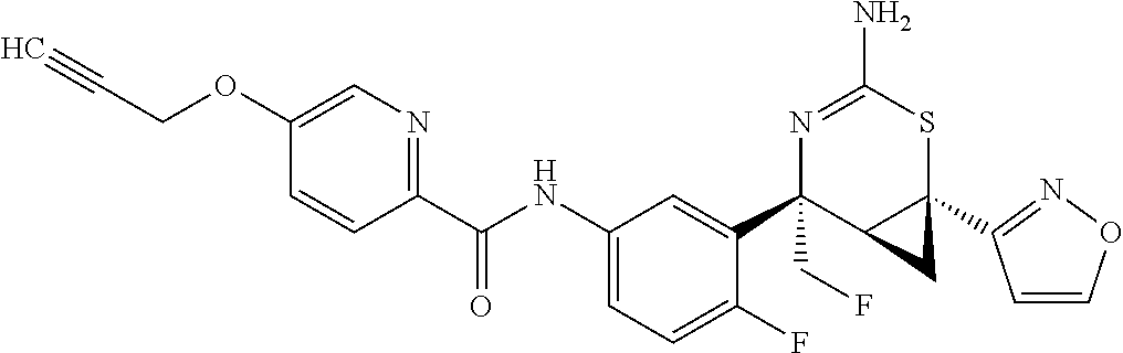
N1=C(N)SC2(C3=NOC=C3)C(C1(C1=CC(NC(C3=NC=C(OCC#C)C=C3)=O)=CC=C1F)CF)C2
